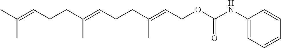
CC(=CCCC(=CCCC(=CCOC(NC1=CC=CC=C1)=O)C)C)C
